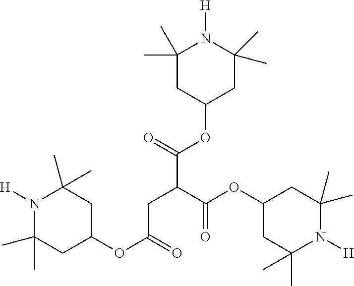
C1(C)(C)CC(OC(C(CC(OC2CC(C)(C)N([H])C(C)(C)C2)=O)C(OC2CC(C)(C)N([H])C(C)(C)C2)=O)=O)CC(C)(C)N1[H]
